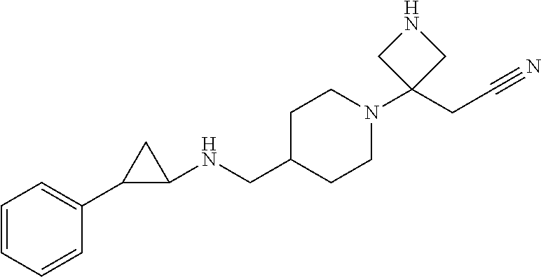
C1=CC=CC(C2C(NCC3CCN(C4(CC#N)CNC4)CC3)C2)=C1
